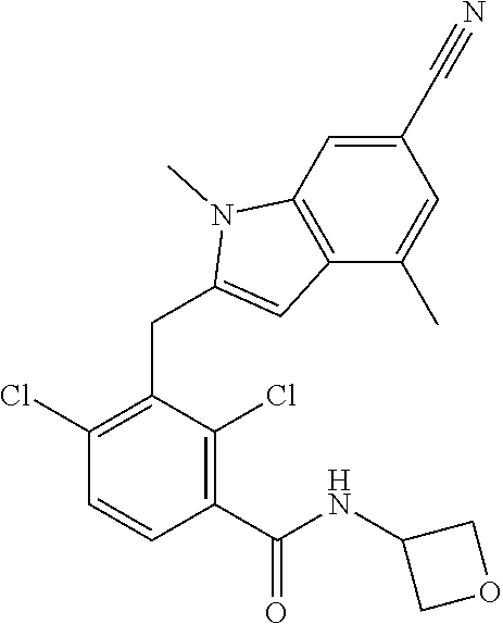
C1(Cl)=C(CC2=CC3=C(N2C)C=C(C#N)C=C3C)C(Cl)=C(C(=O)NC2COC2)C=C1
